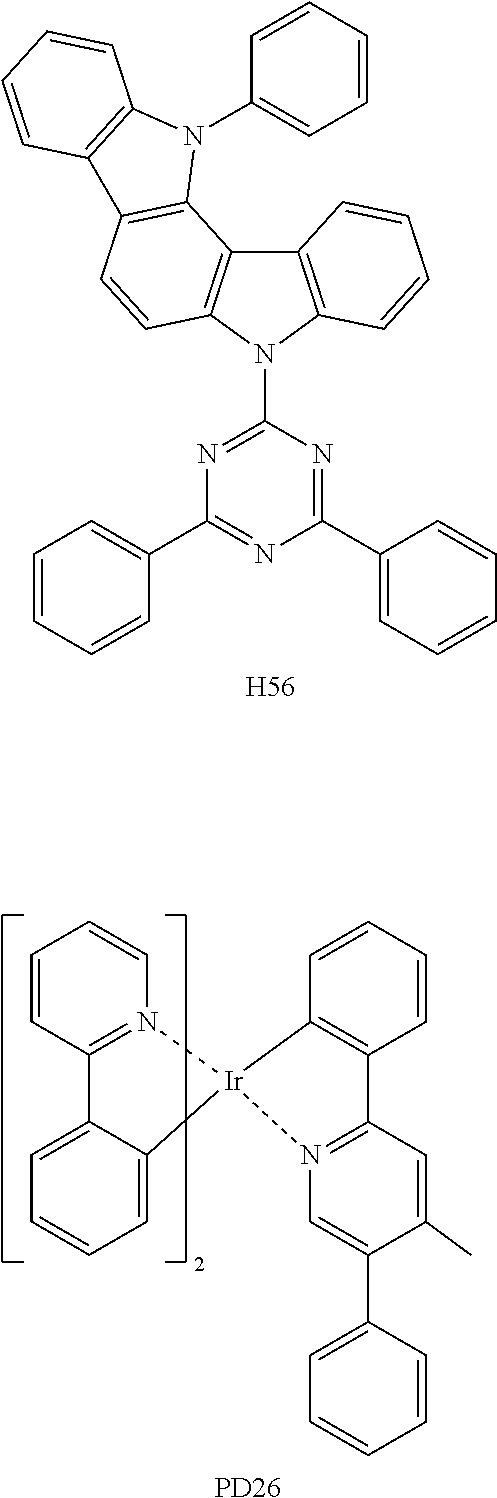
C12=C(N(C3=NC(C4=CC=CC=C4)=NC(C4=CC=CC=C4)=N3)C3=C1C1=C(C=C3)C3=C(N1C1=CC=CC=C1)C=CC=C3)C=CC=C2.[H56].C1=CC2=C(C=C1)C1=N(C=C(C3=CC=CC=C3)C(C)=C1)[Ir]21N2=C(C=CC=C2)C2=CC=CC=C12.[PD26]
